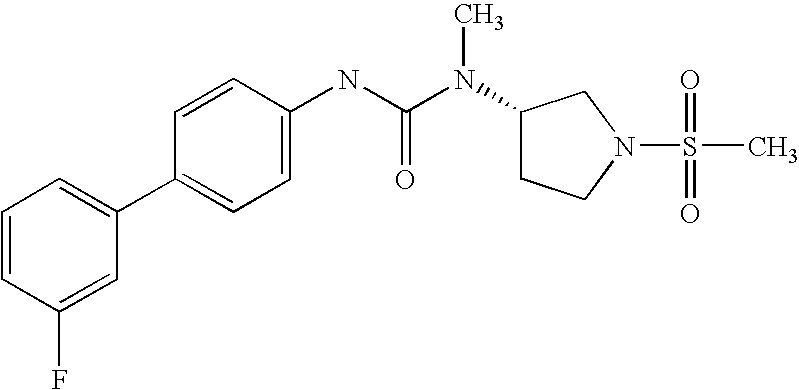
C1=CC(F)=CC(C2=CC=C(NC(N(C3CCN(S(=O)(=O)C)C3)C)=O)C=C2)=C1
